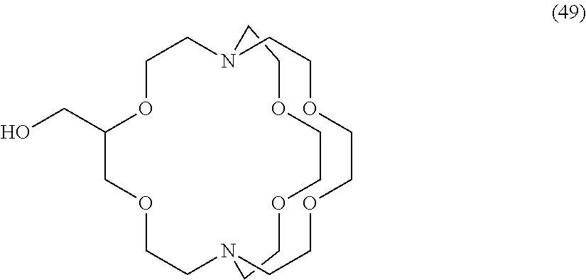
C1CN2CCOCC(CO)OCCN(CCOCCO1)CCOCCOCC2
